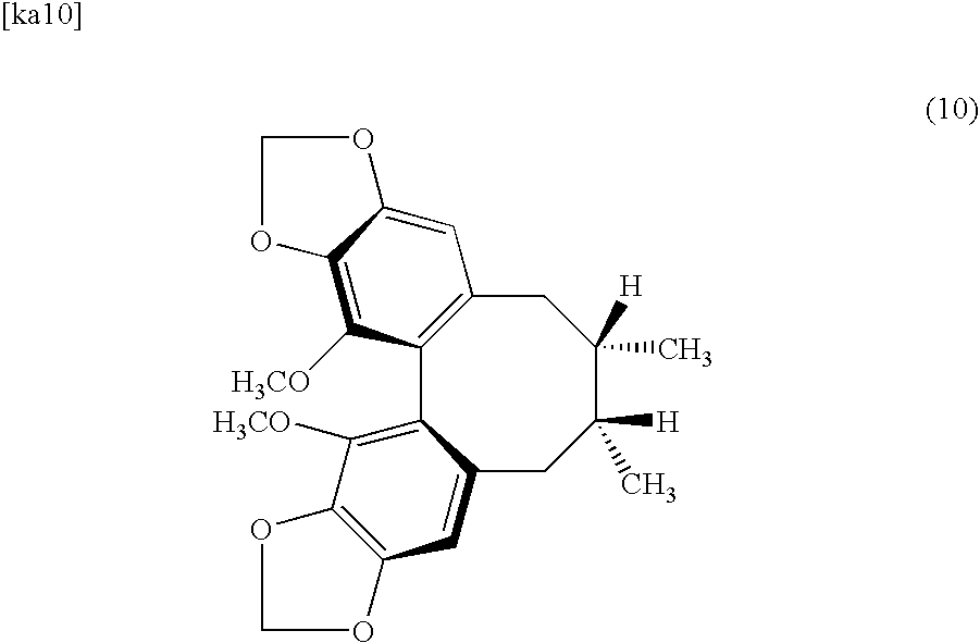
C12=C(CC([H])(C)C([H])(C)CC3=CC4=C(C([H3CO])=C13)OCO4)C=C1C(=C2[H3CO])OCO1
